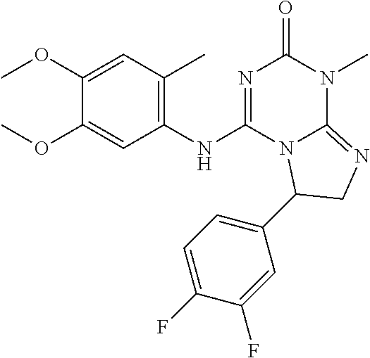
C1(OC)=CC(C)=C(NC2=NC(=O)N(C)C3=NCC(C4=CC=C(F)C(F)=C4)N23)C=C1OC
